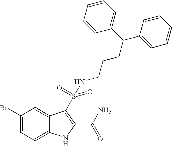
C1(Br)=CC=C2C(=C1)C(S(=O)(NCCCC(C1=CC=CC=C1)C1=CC=CC=C1)=O)=C(C(N)=O)N2
